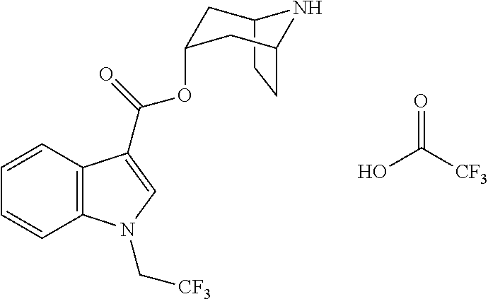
C12CCC(CC(OC(C3=CN(C[CF3])C4=C3C=CC=C4)=O)C1)N2.OC([CF3])=O
